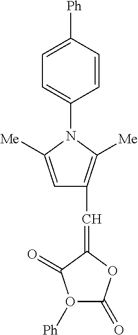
[Ph]O1C(=O)OC(=CC2=C([Me])N(C3=CC=C([Ph])C=C3)C([Me])=C2)C1=O
